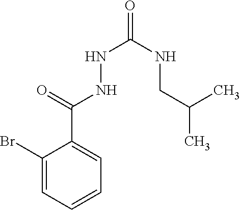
C1(Br)=CC=CC=C1C(=O)NNC(=O)NCC(C)C
